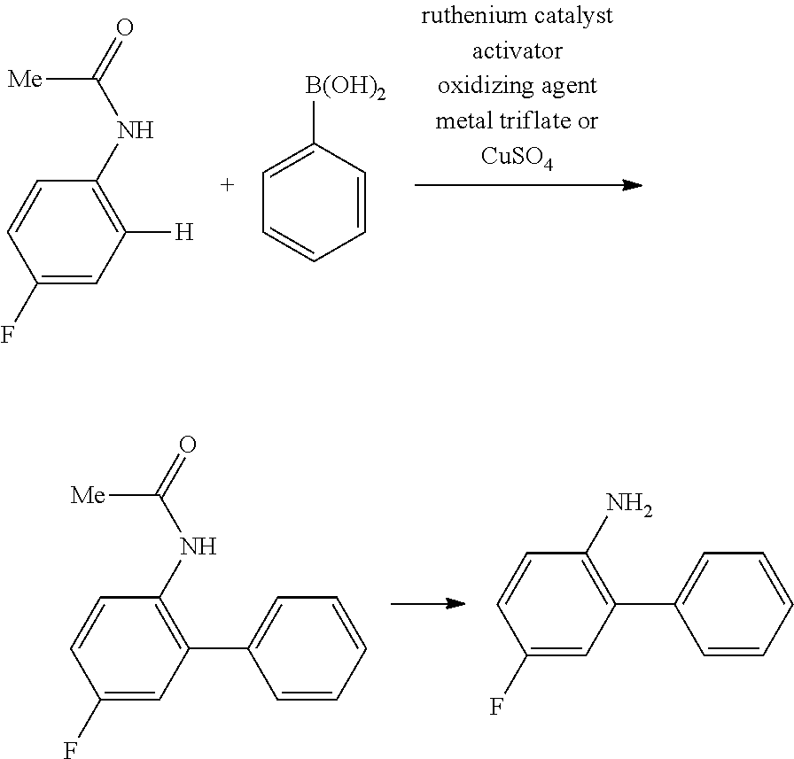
C1(F)=CC([H])=C(NC(=O)[Me])C=C1.C1=CC([B(OH)2])=CC=C1.C1(F)=CC(C2=CC=CC=C2)=C(NC(=O)[Me])C=C1.C1(F)=CC(C2=CC=CC=C2)=C(N)C=C1
